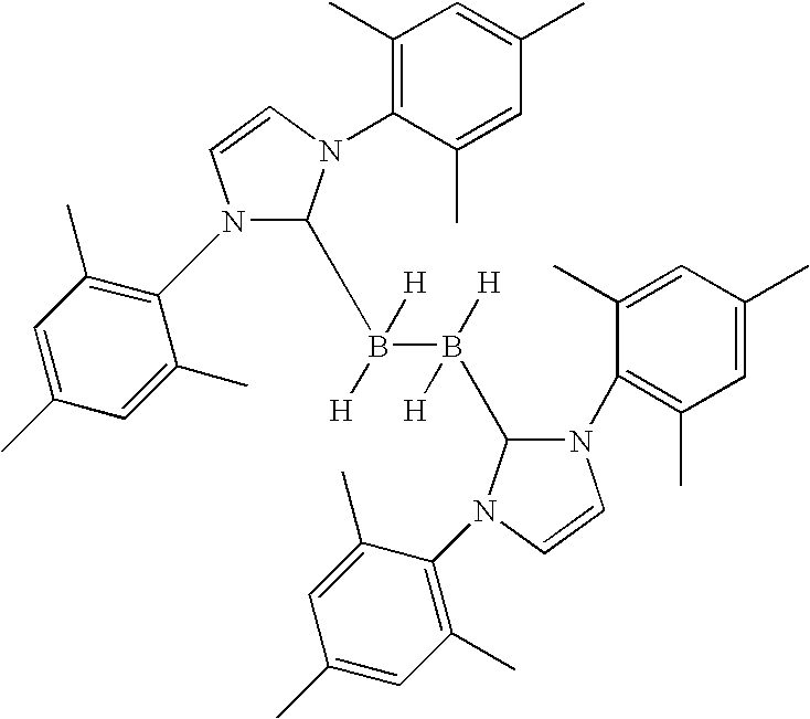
N1(C2=C(C)C=C(C)C=C2C)C(B(B(C2N(C3=C(C)C=C(C)C=C3C)C=CN2C2=C(C)C=C(C)C=C2C)([H])[H])([H])[H])N(C2=C(C)C=C(C)C=C2C)C=C1
